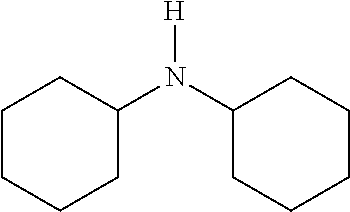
C1CCCC(N(C2CCCCC2)[H])C1
